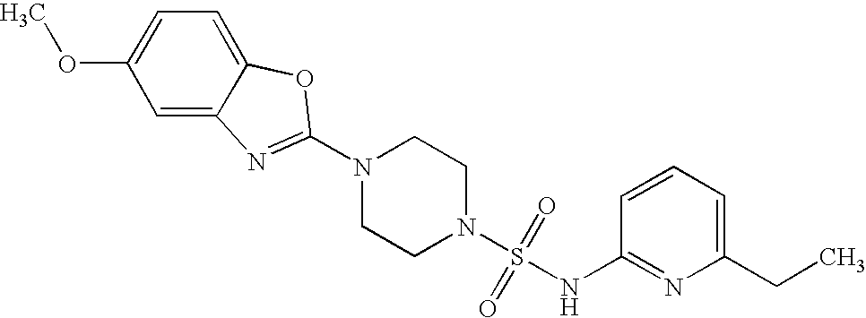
N1(C2=NC3=CC(OC)=CC=C3O2)CCN(S(=O)(=O)NC2=NC(CC)=CC=C2)CC1
